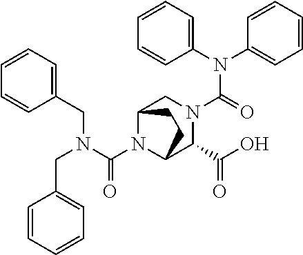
N(C(N1C2C(C(O)=O)N(C(=O)N(C3=CC=CC=C3)C3=CC=CC=C3)CC1CC2)=O)(CC1=CC=CC=C1)CC1=CC=CC=C1
